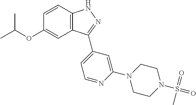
C1=CC2=C(C=C1OC(C)C)C(C1=CC=NC(N3CCN(S(=O)(=O)C)CC3)=C1)=NN2
